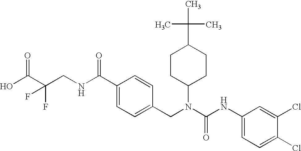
OC(C(CNC(C1=CC=C(CN(C(NC2=CC=C(Cl)C(Cl)=C2)=O)C2CCC(C(C)(C)C)CC2)C=C1)=O)(F)F)=O
